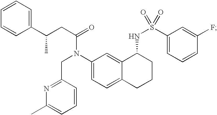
C1=CC(C(CC(=O)N(C2=CC=C3C(=C2)C(NS(=O)(C2=CC=CC(F)=C2)=O)CCC3)CC2=NC(C)=CC=C2)C)=CC=C1
